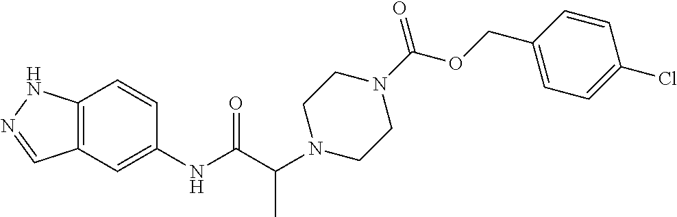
C12=C(C=C(NC(C(C)N3CCN(C(OCC4=CC=C(Cl)C=C4)=O)CC3)=O)C=C1)C=NN2
